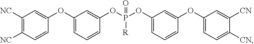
C1([NC])=C([NC])C=CC(OC2=CC=CC(OP(OC3=CC=CC(OC4=CC=C([CN])C([CN])=C4)=C3)([R])=O)=C2)=C1
